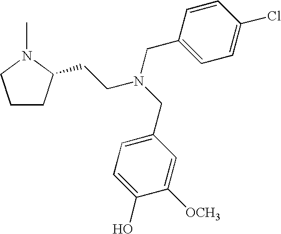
C1CC(CCN(CC2=CC=C(O)C([OCH3])=C2)CC2=CC=C(Cl)C=C2)N(C)C1
